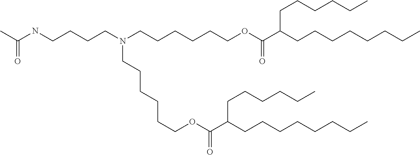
C(CCN(CCCCCCOC(C(CCCCCCCC)CCCCCC)=O)CCCCCCOC(C(CCCCCCCC)CCCCCC)=O)CNC(C)=O
